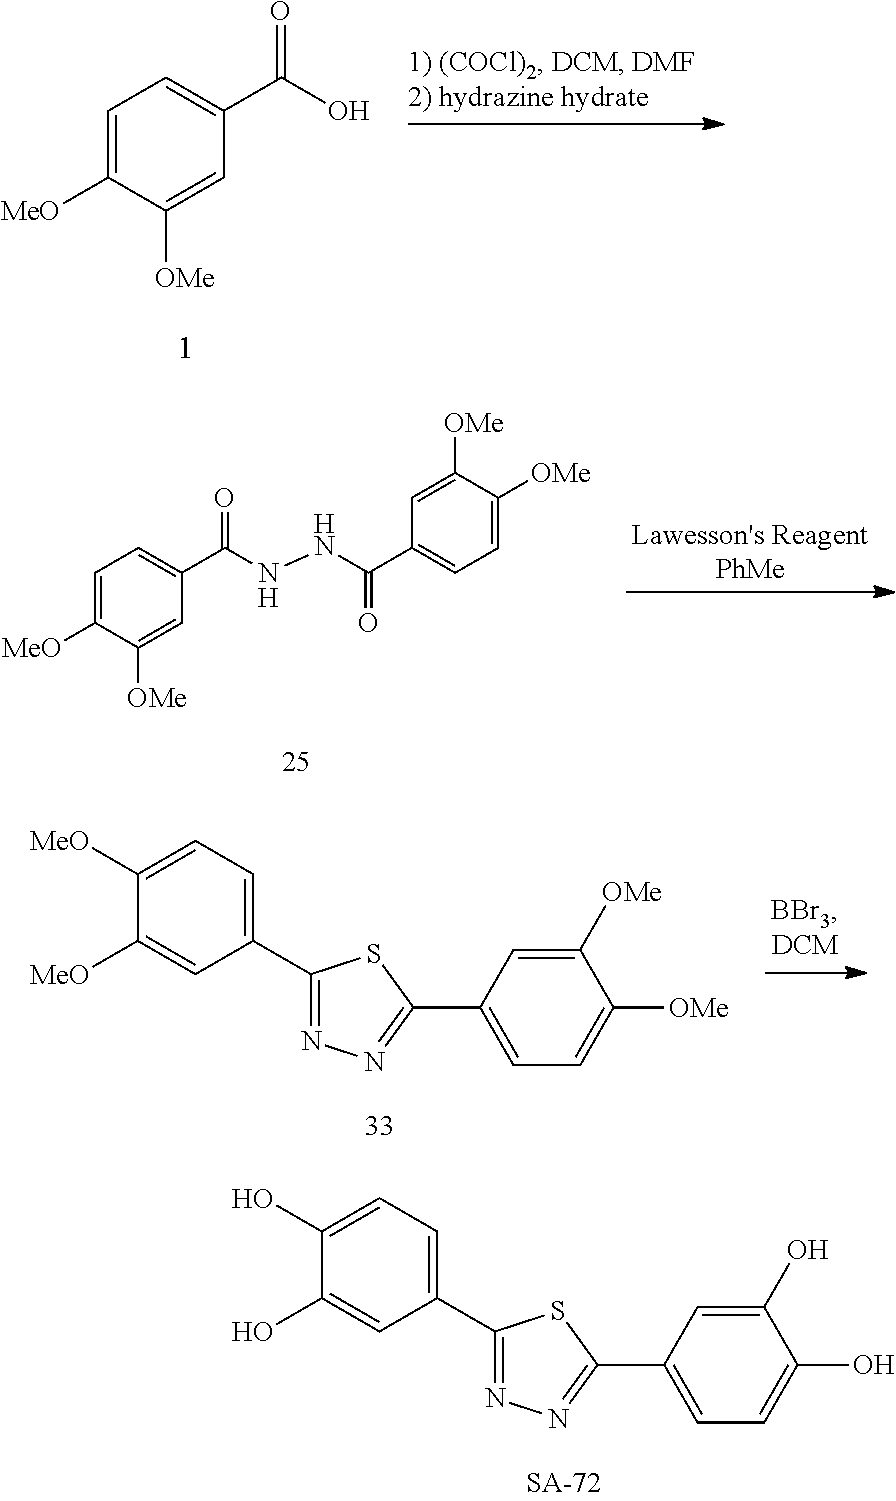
C1=C([MeO])C([OMe])=CC(C(O)=O)=C1.C1=C([MeO])C([OMe])=CC(C(NNC(C2=CC=C([OMe])C([OMe])=C2)=O)=O)=C1.C1(C2=CC=C([MeO])C([MeO])=C2)=NN=C(C2=CC=C([OMe])C([OMe])=C2)S1.C1(C2=CC=C(O)C(O)=C2)=NN=C(C2=CC=C(O)C(O)=C2)S1
